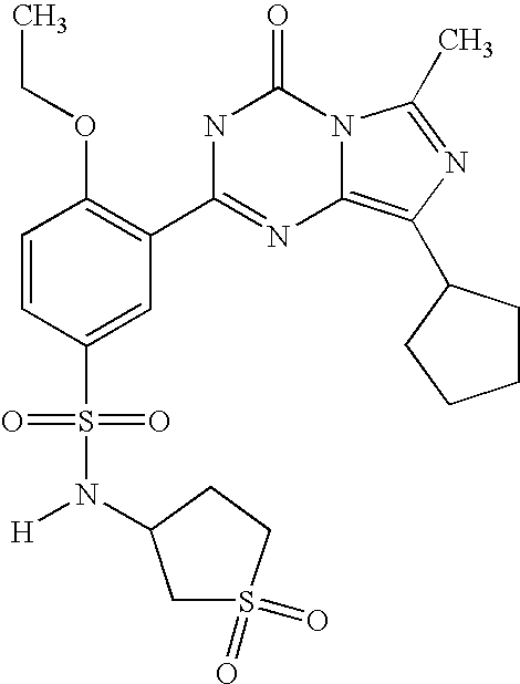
C1=CC(S(N([H])C2CS(=O)(=O)CC2)(=O)=O)=CC(C2=NC3=C(C4CCCC4)N=C(C)N3C(=O)N2)=C1OCC
